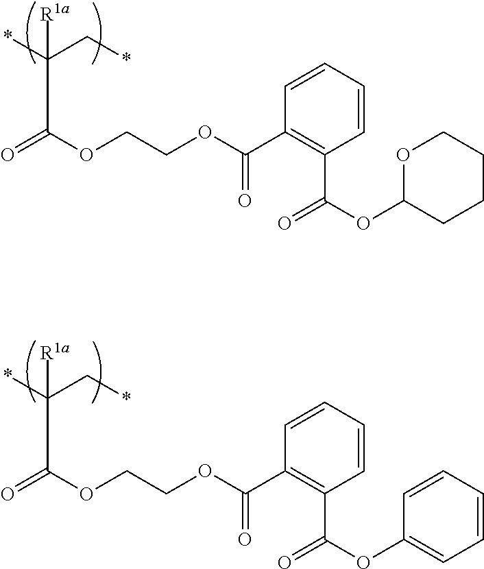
*C(C*)(C(=O)OCCOC(C1=C(C(OC2CCCCO2)=O)C=CC=C1)=O)[R1a].*C(C*)(C(=O)OCCOC(C1=C(C(OC2=CC=CC=C2)=O)C=CC=C1)=O)[R1a]
